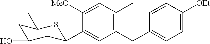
C1([MeO])=CC(C)=C(CC2=CC=C([OEt])C=C2)C=C1C1CC(O)CC(C)S1
